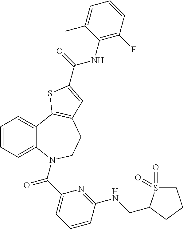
C1=CC=C2C(=C1)C1=C(CCN2C(C2=CC=CC(NCC3S(=O)(=O)CCC3)=N2)=O)C=C(C(=O)NC2=C(F)C=CC=C2C)S1
